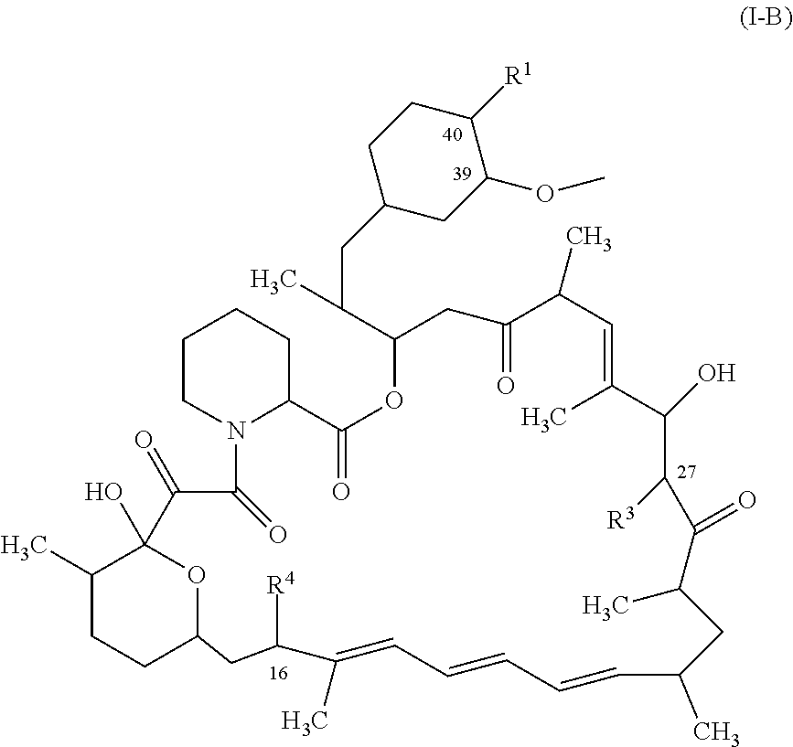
C1(C)CCC2OC1(O)C(=O)C(=O)N1C(CCCC1)C(=O)OC(C(C)CC1CC(OC)C([R1])CC1)CC(=O)C(C)C=C(C)C(O)C([R3])C(=O)C(C)CC(C)C=CC=CC=C(C)C([R4])C2
